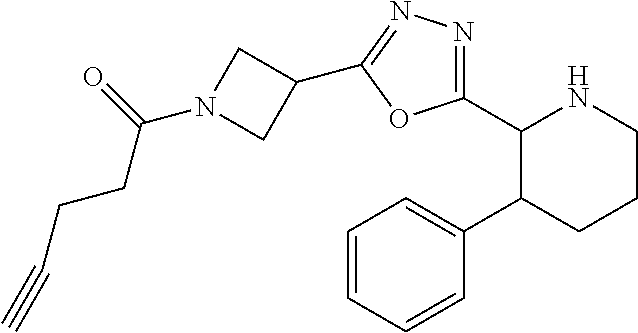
C1(C2=NN=C(C3CN(C(CCC#C)=O)C3)O2)C(C2=CC=CC=C2)CCCN1
